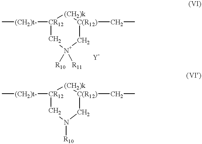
[CR12]1([(CH2)t-]C)C[N+]([R10])([R11])C[C(R12)](CC)[(CH2)k]1.[CR12]1([(CH2)t-]C)CN([R10])C[C(R12)](CC)[(CH2)k]1
